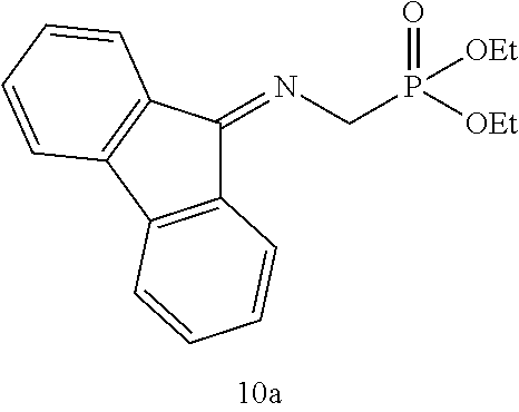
C12=C(C3=C(C1=NCP(=O)([OEt])[OEt])C=CC=C3)C=CC=C2
